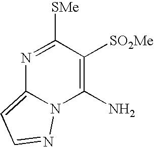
N1=C([SMe])C([SO2Me])=C(N)N2C1=CC=N2
